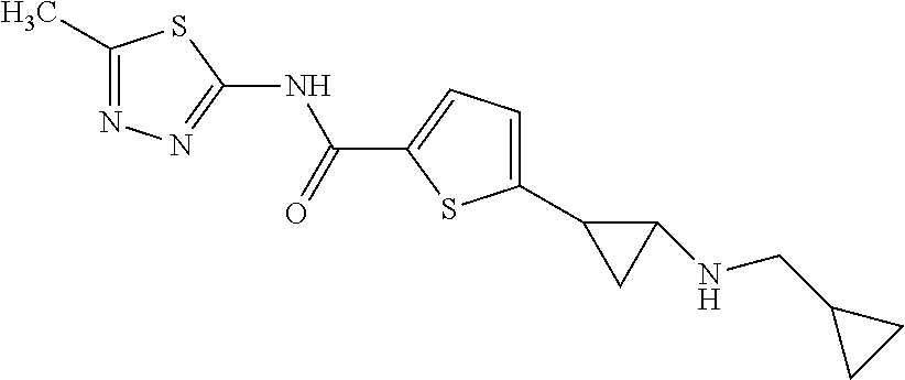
C1(C2CC2NCC2CC2)=CC=C(C(=O)NC2=NN=C(C)S2)S1
